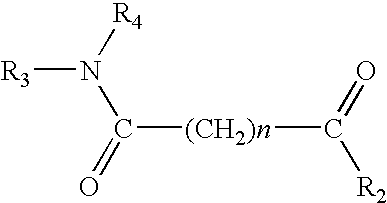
[R3]N([R4])C(=O)[(CH2)n]C(=O)[R2]
